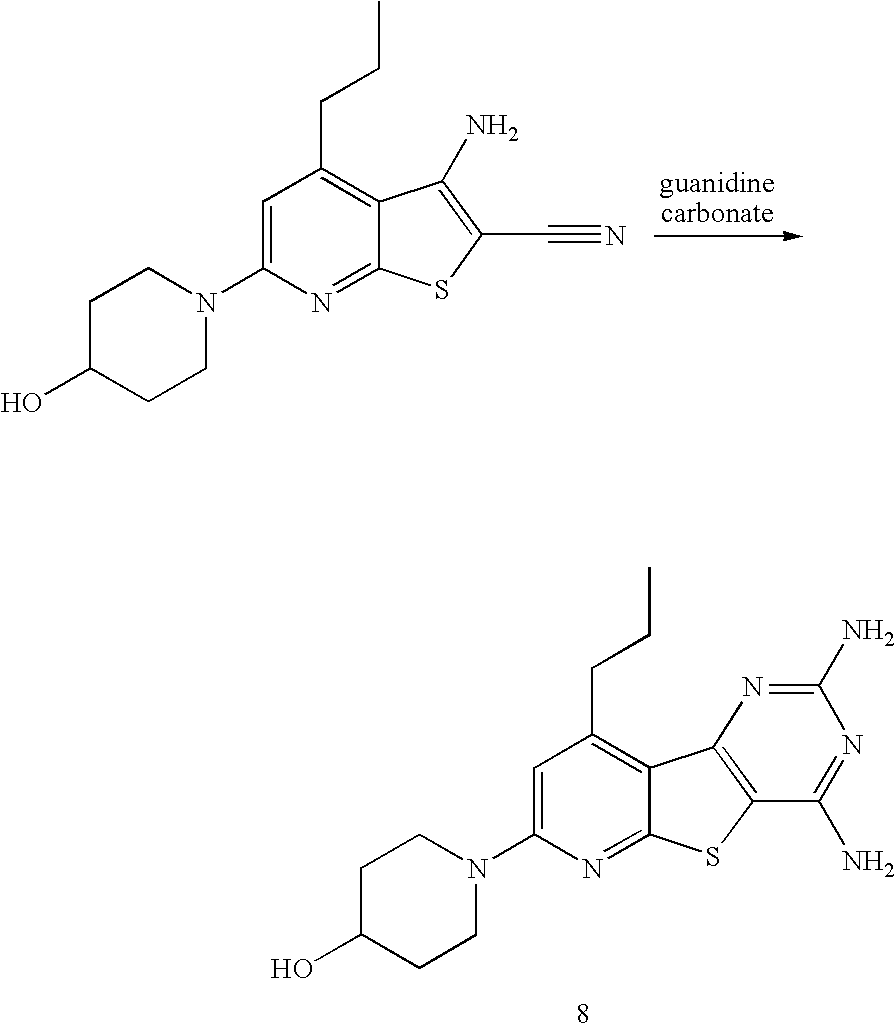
OC1CCN(C2=CC(CCC)=C3C(=N2)SC2=C3N=C(N)N=C2N)CC1.OC1CCN(C2=CC(CCC)=C3C(=N2)SC(C#N)=C3N)CC1
